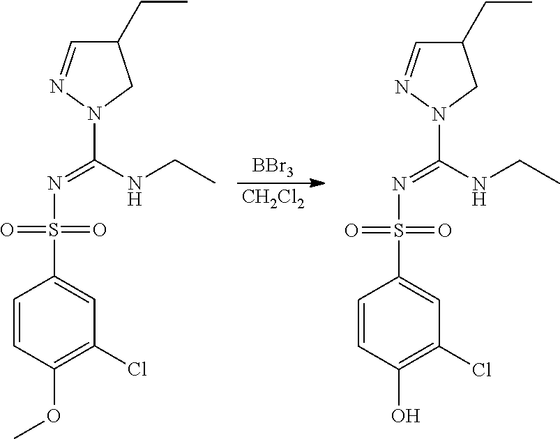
[BBr3].[CH2Cl2].C1=CC(OC)=C(Cl)C=C1S(N=C(NCC)N1CC(CC)C=N1)(=O)=O.C1=CC(O)=C(Cl)C=C1S(N=C(NCC)N1CC(CC)C=N1)(=O)=O
